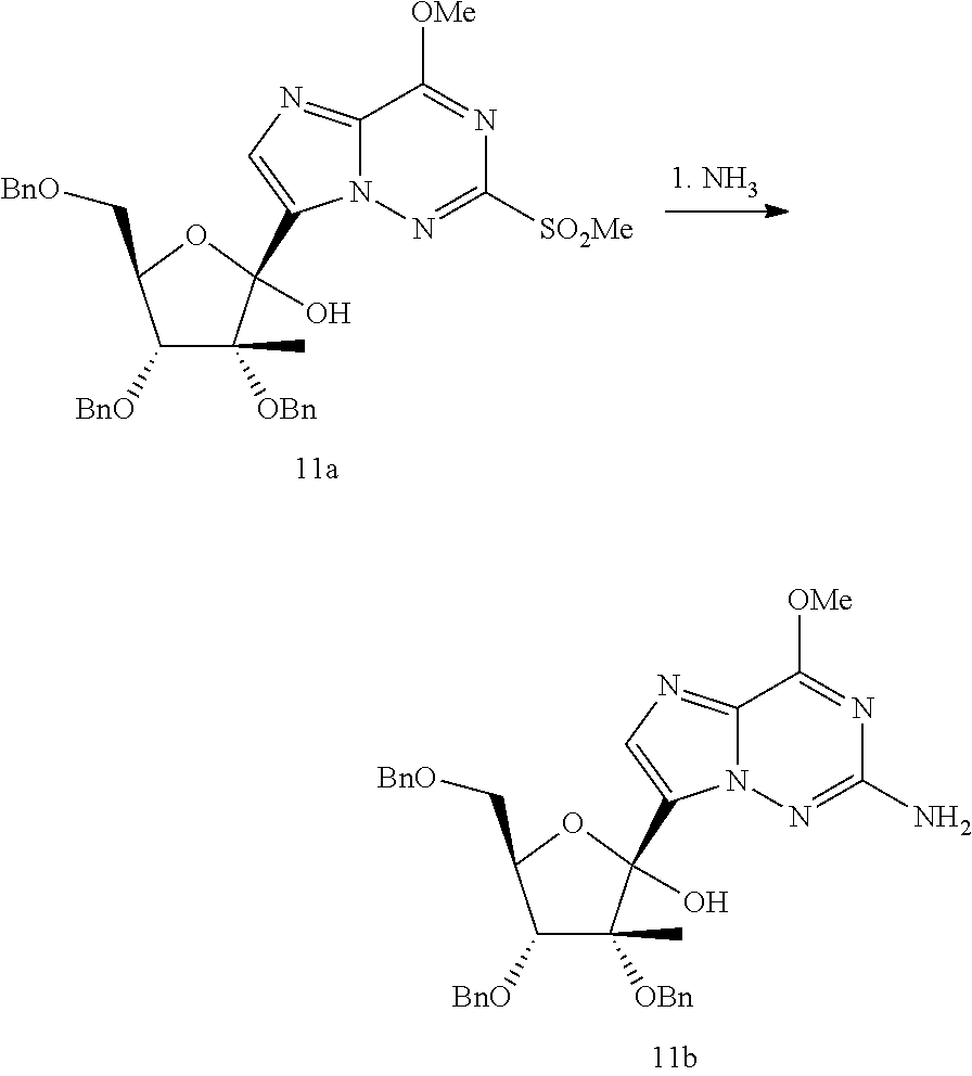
C1([BnO])C(C)([OBn])C(O)(C2=CN=C3N2N=C([SO2Me])N=C3[OMe])OC1C[BnO].C1([BnO])C(C)([OBn])C(O)(C2=CN=C3N2N=C(N)N=C3[OMe])OC1C[BnO]
